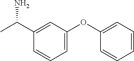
C(N)(C1=CC(OC2=CC=CC=C2)=CC=C1)C
